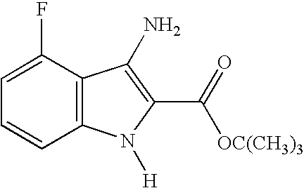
C1=CC2=C(C(F)=C1)C(N)=C(C([OC(CH3)3])=O)N2[H]
